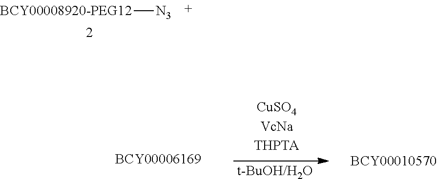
[BCY00008920-PEG12][N3].[t-BuOH/H2O]
